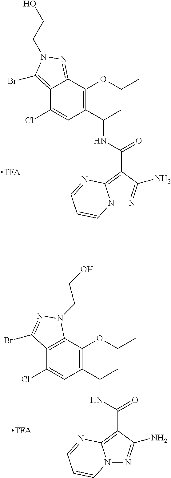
C12=C(C(OCC)=C(C(C)NC(=O)C3=C4N(N=C3N)C=CC=N4)C=C1Cl)N(CCO)N=C2Br.C12=C(Br)N(CCO)N=C1C(OCC)=C(C(C)NC(=O)C1=C3N(N=C1N)C=CC=N3)C=C2Cl
